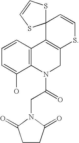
C1=CC2=C(C(O)=C1)N(C(=O)CN1C(=O)CCC1=O)CC1=C2C2(C=CS1)SC=CS2
